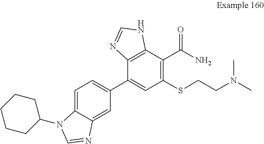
C1=C2C(=CC(C3=CC(SCCN(C)C)=C(C(N)=O)C4=C3N=CN4)=C1)N=CN2C1CCCCC1
